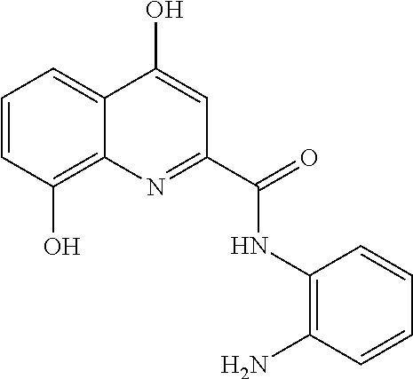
C1=CC(O)=C2C(=C1)C(O)=CC(C(=O)NC1=C(N)C=CC=C1)=N2
